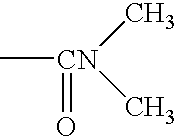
C[CN](C)(C)=O
